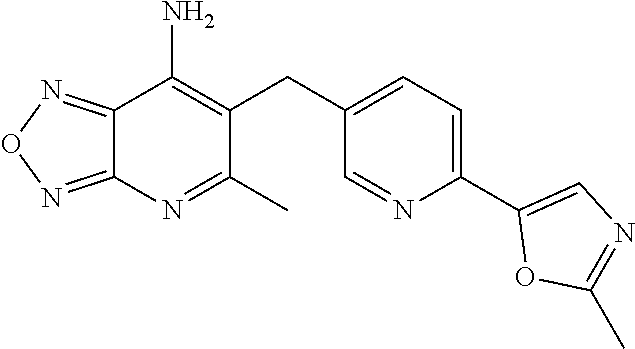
C12=NON=C1N=C(C)C(CC1=CC=C(C3=CN=C(C)O3)N=C1)=C2N
